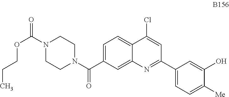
C1=C(C(N2CCN(C(=O)OCCC)CC2)=O)C=C2C(=C1)C(Cl)=CC(C1=CC=C([Me])C(O)=C1)=N2
